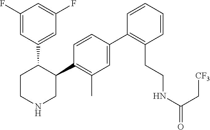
C1(C2=C(C)C=C(C3=C(CCNC(=O)C[CF3])C=CC=C3)C=C2)C(C2=CC(F)=CC(F)=C2)CCNC1
